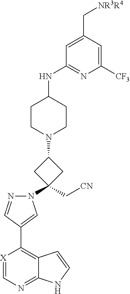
[X]1=CN=C2C(=C1C1=CN(C3(C[CN])CC(N4CCC(NC5=NC([CF3])=CC(C[NR3R4])=C5)CC4)C3)N=C1)C=CN2
